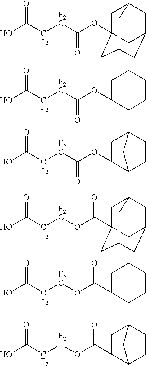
OC([CF2][F2C]C(OC12CC3CC(CC(C1)C3)C2)=O)=O.OC([CF2][F2C]C(OC1CCCCC1)=O)=O.OC([CF2][F2C]C(OC1CC2CCC1C2)=O)=O.OC([CF2][F2C]OC(C12CC3CC(CC(C1)C3)C2)=O)=O.OC([CF2][F2C]OC(C1CCCCC1)=O)=O.OC([CF2][F2C]OC(C1CC2CCC1C2)=O)=O
